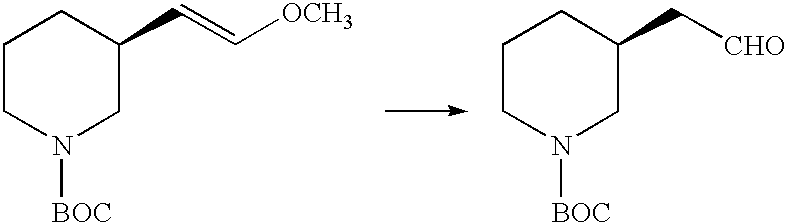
C1CN([BOC])CC(C=C[OCH3])C1.C1CN([BOC])CC(C[CHO])C1
